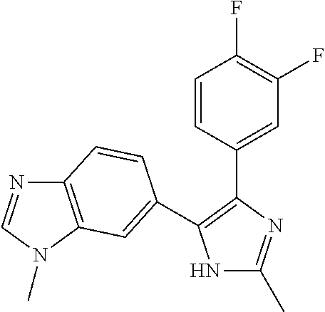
N1C(C)=NC(C2=CC(F)=C(F)C=C2)=C1C1=CC2=C(N=CN2C)C=C1
